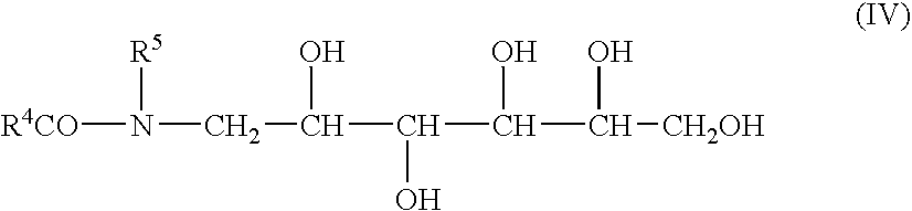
[R4CO]N(CC(C(C(C([CH2OH])O)O)O)O)[R5]
